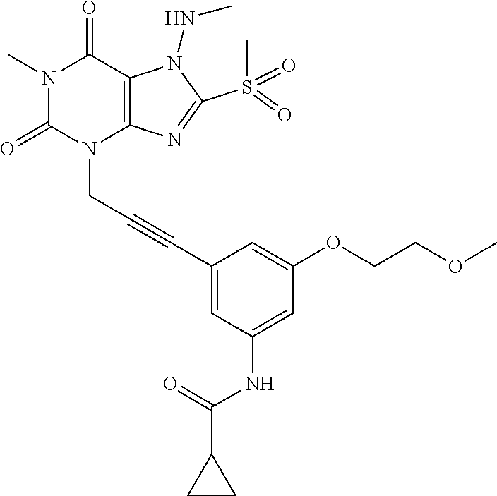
N1(C)C(=O)N(CC#CC2=CC(NC(C3CC3)=O)=CC(OCCOC)=C2)C2=C(C1=O)N(NC)C(S(C)(=O)=O)=N2
